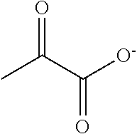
O=C(C([O-])=O)C
